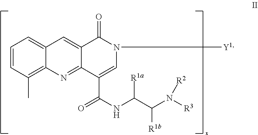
C1=CC(C)=C2C(=C1)C=C1C(=N2)C(C(NC(C(N([R2])[R3])[R1b])[R1a])=O)=CN([Y1])C1=O
